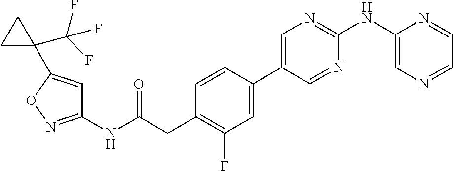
C1(NC(=O)CC2=C(F)C=C(C3=CN=C(NC4=CN=CC=N4)N=C3)C=C2)=NOC(C2(C(F)(F)F)CC2)=C1
